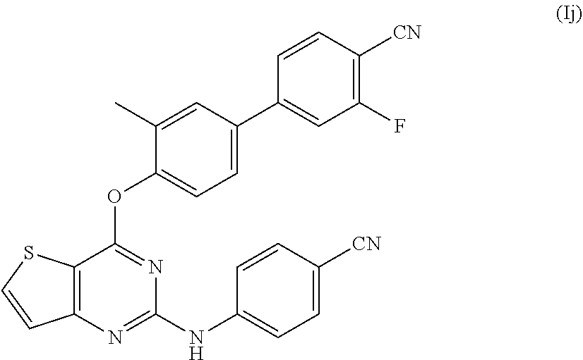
C12=C(N=C(NC3=CC=C([CN])C=C3)N=C1OC1=CC=C(C3=CC(F)=C([CN])C=C3)C=C1C)C=CS2
